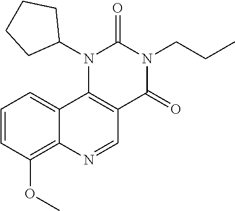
N1(C2CCCC2)C2=C(C(=O)N(CCC)C1=O)C=NC1=C(OC)C=CC=C21
